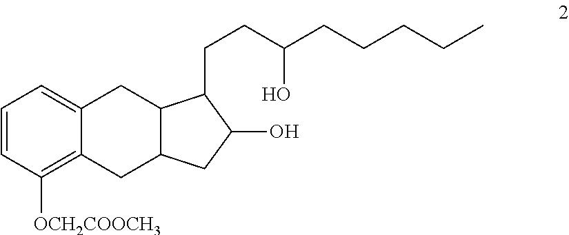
C1=CC([OCH2COOCH3])=C2C(=C1)CC1C(C2)CC(O)C1CCC(CCCCC)O
